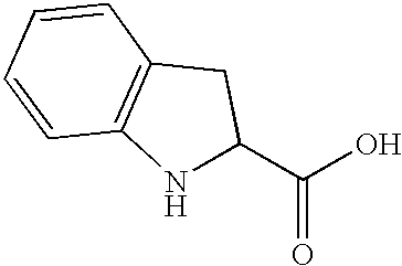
N1C(C(O)=O)CC2=C1C=CC=C2
